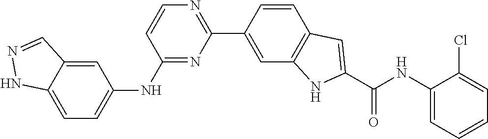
C12=CC=C(NC3=NC(C4=CC5=C(C=C4)C=C(C(NC4=CC=CC=C4Cl)=O)N5)=NC=C3)C=C1C=NN2
